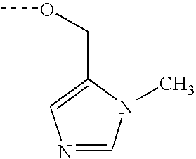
N1=CN(C)C(COC)=C1
